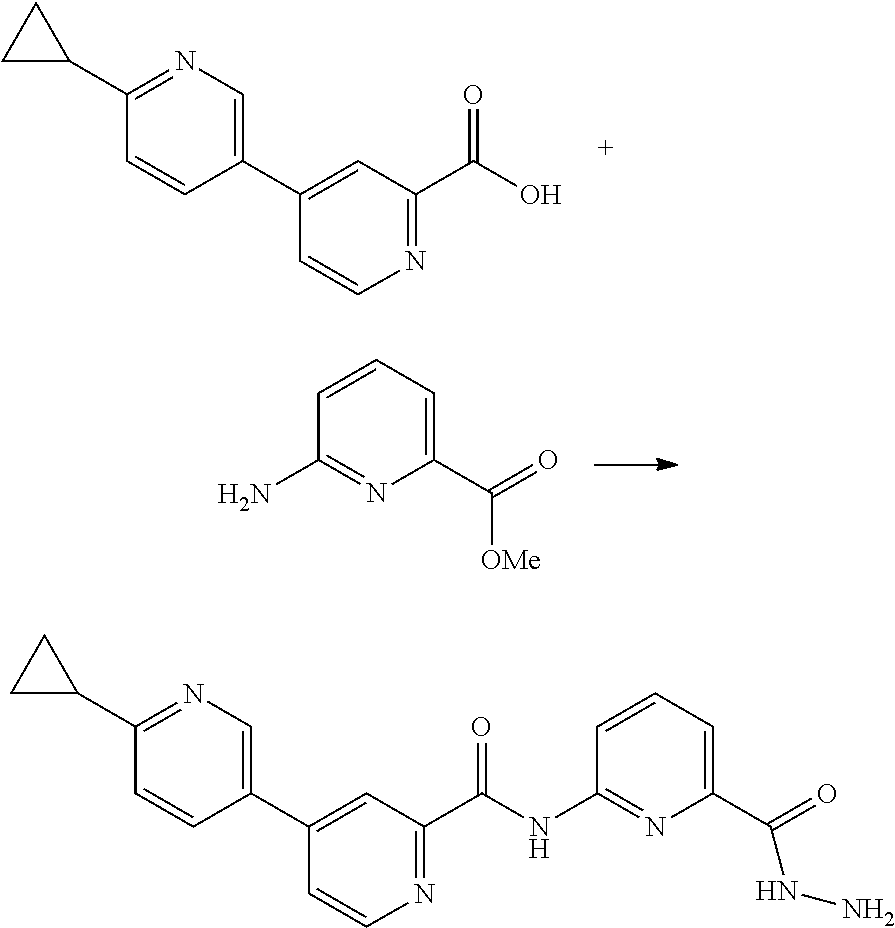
C1(C2=CN=C(C3CC3)C=C2)=CC(C(O)=O)=NC=C1.C1(N)=NC(C(=O)[OMe])=CC=C1.C1(C2=CN=C(C3CC3)C=C2)=CC(C(NC2=NC(C(=O)NN)=CC=C2)=O)=NC=C1
